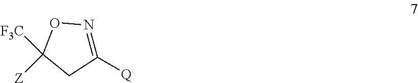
C1([Q])=NOC([F3C])([Z])C1
